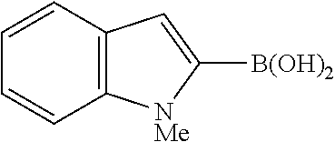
C1=CC2=C(C=C1)[NMe]C([B(OH)2])=C2
